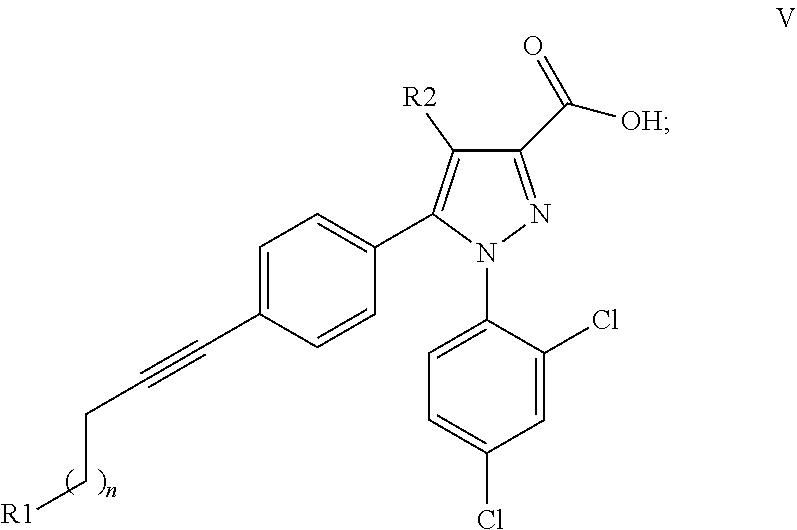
N1(C2=CC=C(Cl)C=C2Cl)N=C(C([OH])=O)C([R2])=C1C1=CC=C(C#CCC[R1])C=C1
